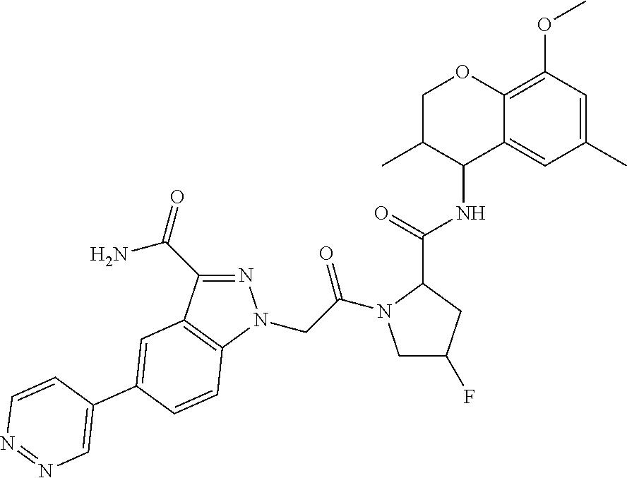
N1=C(C(N)=O)C2=C(N1CC(=O)N1CC(F)CC1C(NC1C3=CC(C)=CC(OC)=C3OCC1C)=O)C=CC(C1=CN=NC=C1)=C2
